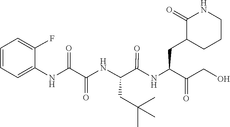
C(C(=O)CO)(CC1C(=O)NCCC1)NC(C(NC(C(NC1=CC=CC=C1F)=O)=O)CC(C)(C)C)=O
